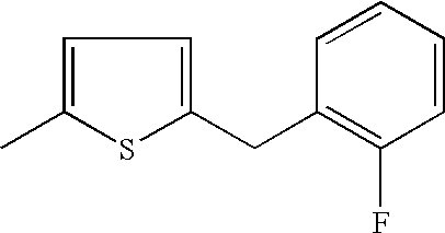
C1=C(C)SC(CC2=C(F)C=CC=C2)=C1
